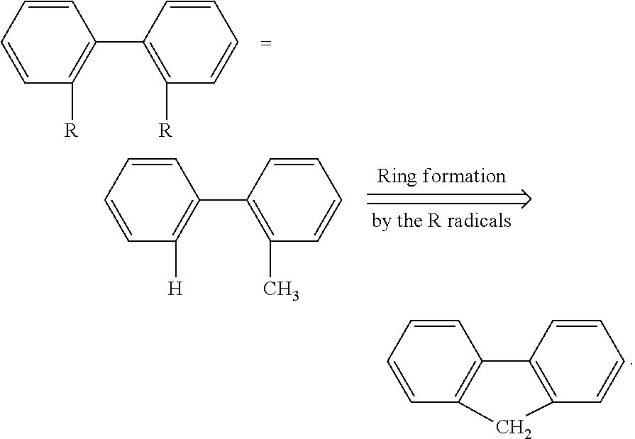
C12=C(C=CC=C1)CC1=C2C=CC=C1.C1(C2=C([R])C=CC=C2)=C([R])C=CC=C1.C1(C2=C(C)C=CC=C2)=C([H])C=CC=C1
